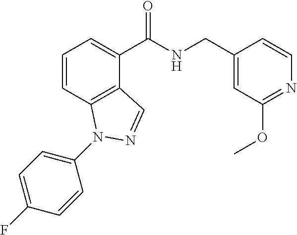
C1=CC2=C(C(C(NCC3=CC(OC)=NC=C3)=O)=C1)C=NN2C1=CC=C(F)C=C1
